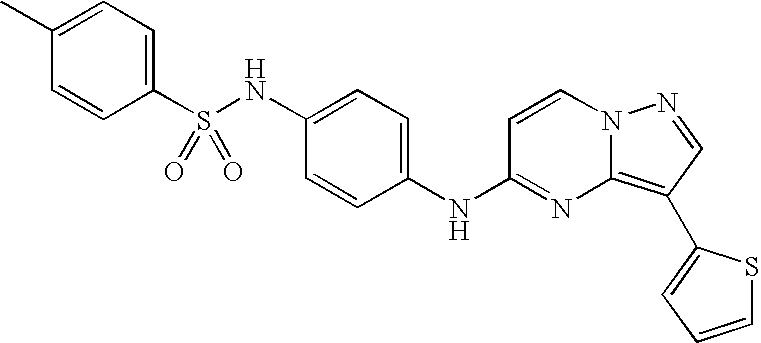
C1(NS(C2=CC=C(C)C=C2)(=O)=O)=CC=C(NC2=NC3=C(C4=CC=CS4)C=NN3C=C2)C=C1
